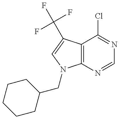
C12=C(C(C(F)(F)F)=CN1CC1CCCCC1)C(Cl)=NC=N2
